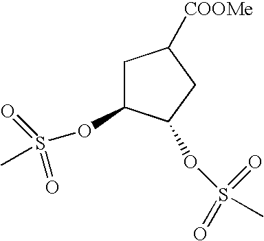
C1C(OS(C)(=O)=O)C(OS(C)(=O)=O)CC1[COOMe]
